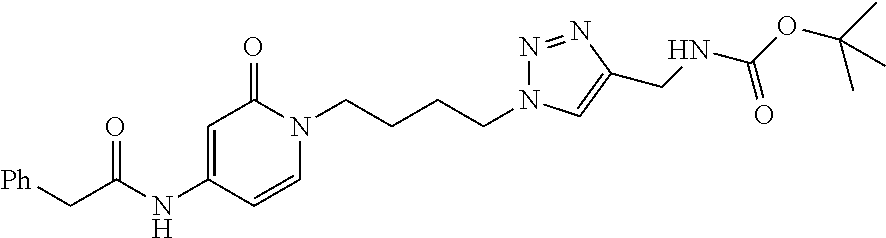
[Ph]CC(=O)NC1=CC(=O)N(CCCCN2N=NC(CNC(OC(C)(C)C)=O)=C2)C=C1
